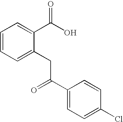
C1=CC=C(CC(C2=CC=C(Cl)C=C2)=O)C(C(O)=O)=C1
